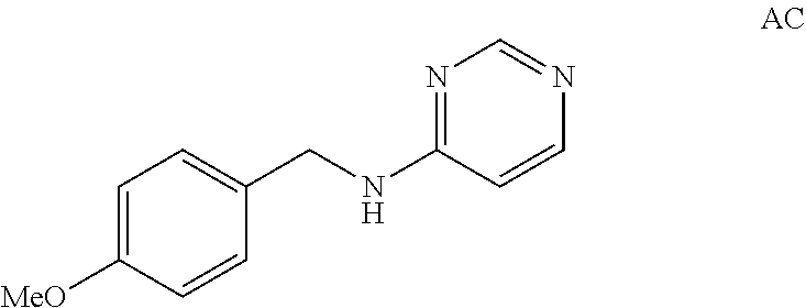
C1=C([MeO])C=CC(CNC2=NC=NC=C2)=C1
